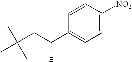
C1=CC(C(CC(C)(C)C)C)=CC=C1[NO2]
